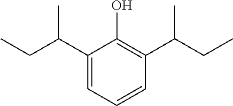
C1(C(CC)C)=CC=CC(C(CC)C)=C1O
